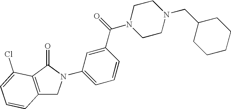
C1=C(N2CC3=C(C(Cl)=CC=C3)C2=O)C=C(C(=O)N2CCN(CC3CCCCC3)CC2)C=C1
